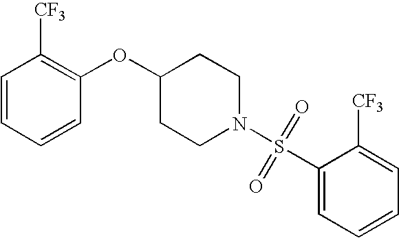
C1=C([CF3])C(S(N2CCC(OC3=C([CF3])C=CC=C3)CC2)(=O)=O)=CC=C1
